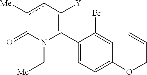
C1(C2=C([Y])cc([Me])C(=O)N2C[Me])=CC=C(OCC=C)C=C1Br
